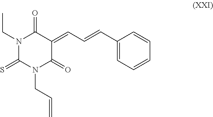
N1(CC)C(=S)N(CC=C)C(=O)C(=CC=CC2=CC=CC=C2)C1=O
